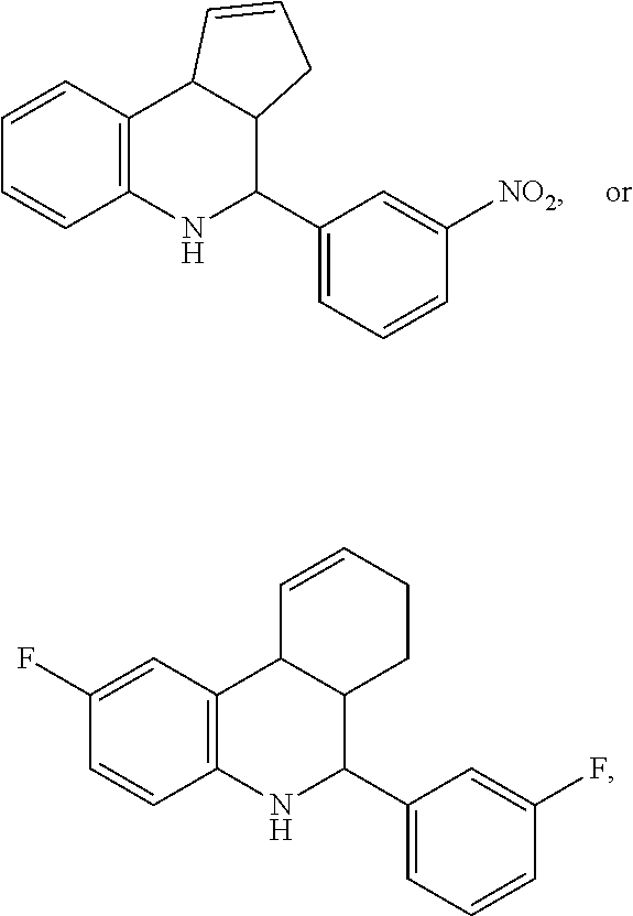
C1=CC2=C(C=C1)NC(C1=CC=CC([NO2])=C1)C1C2C=CC1.C1(F)=CC2=C(C=C1)NC(C1=CC=CC(F)=C1)C1C2C=CCC1
